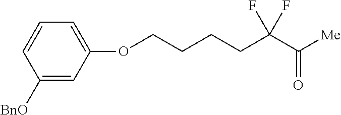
C1([BnO])=CC(OCCCCC(C(=O)[Me])(F)F)=CC=C1
